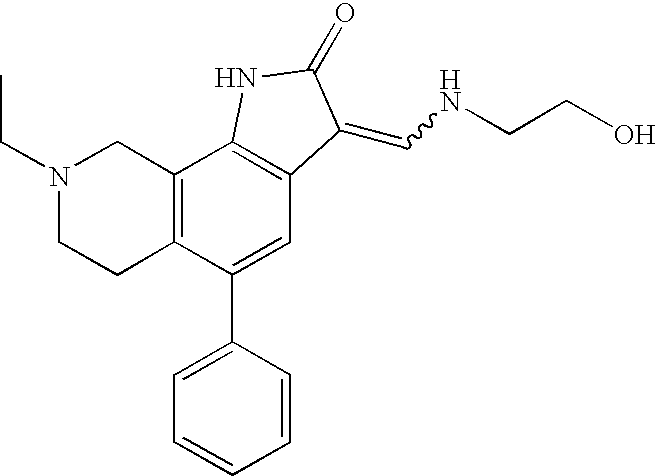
C12=C(C(C3=CC=CC=C3)=CC3=C1NC(=O)C3=CNCCO)CCN(CC)C2
